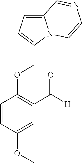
C(OC1=C(C([H])=O)C=C(OC)C=C1)C1=CC=C2N1C=CN=C2
